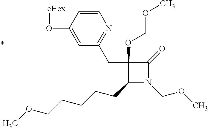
C1(CCCCCOC)N(COC)C(=O)C1(CC1=NC=CC(O[cHex])=C1)OCOC
